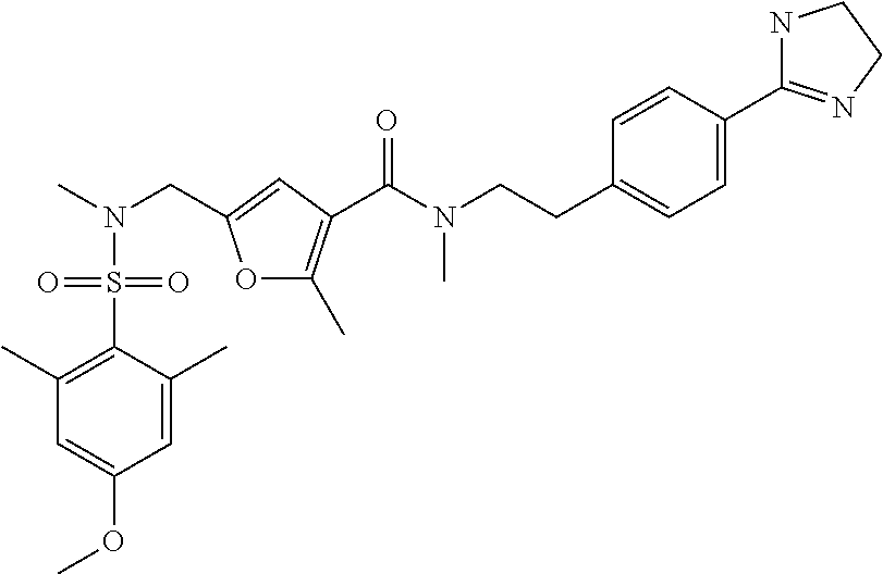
O1C(C)=C(C(N(CCC2=CC=C(C3=NCCN3)C=C2)C)=O)C=C1CN(C)S(C1=C(C)C=C(OC)C=C1C)(=O)=O
